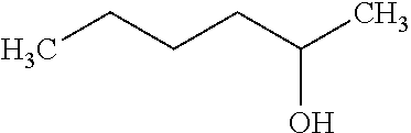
CCCCC(C)O
